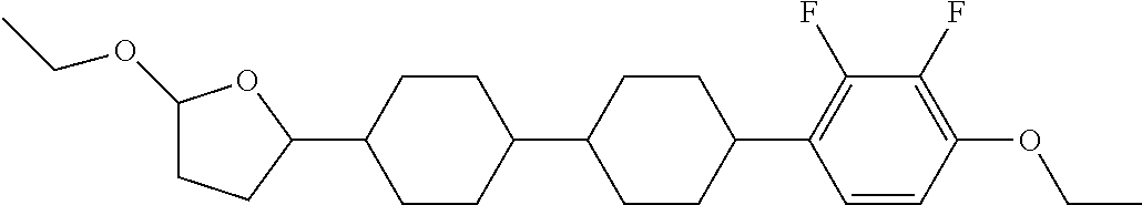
C1(OCC)CCC(C2CCC(C3CCC(C4=C(F)C(F)=C(OCC)C=C4)CC3)CC2)O1
